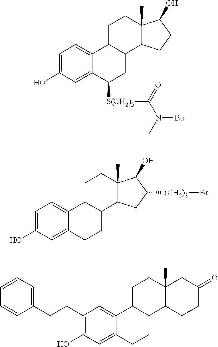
C1=C(O)C=C2C(=C1)C1C(CC2[S(CH2)5]C(N(C)[Bu])=O)C2C(C)(CC1)C(O)CC2.C1=C(O)C=C2C(=C1)C1C(CC2)C2C(C)(CC1)C(O)C([(CH2)3]Br)C2.C1(CCC2=CC=CC=C2)=C(O)C=C2C(=C1)C1C(CC2)C2C(C)(CC1)CC(=O)CC2
